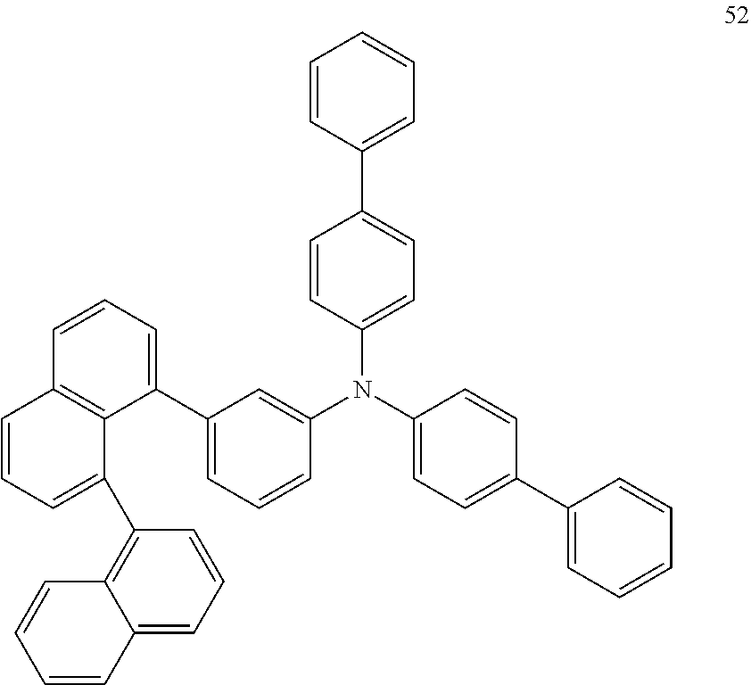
C1=CC=C(C2=CC=CC(N(C3=CC=C(C4=CC=CC=C4)C=C3)C3=CC=C(C4=CC=CC=C4)C=C3)=C2)C2=C1C=CC=C2C1=C2C(=CC=C1)C=CC=C2
